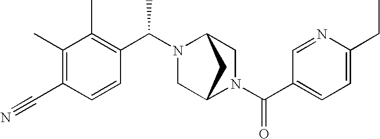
C1=C(CC)N=CC(C(N2CC3N(C(C4=C(C)C(C)=C(C#N)C=C4)C)CC2C3)=O)=C1
